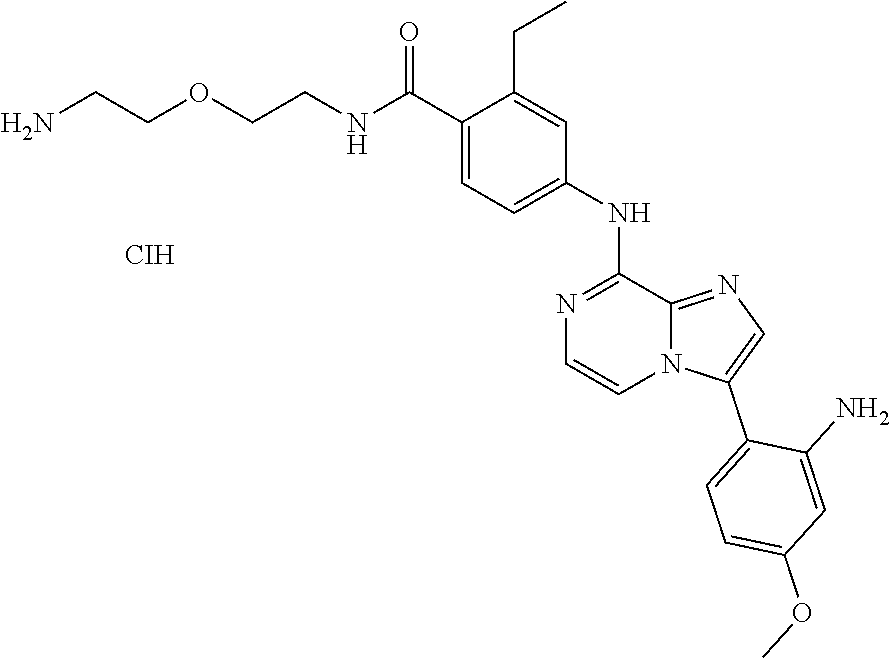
C1(C(=O)NCCOCCN)=CC=C(NC2=NC=CN3C2=NC=C3C2=CC=C(OC)C=C2N)C=C1CC.[CIH]
